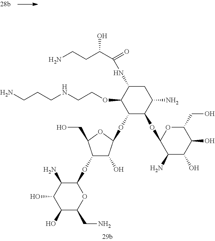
NCCC(C(=O)NC1C(OCCNCCCN)C(OC2C(O)C(OC3C(N)C(O)C(O)C(CN)O3)C(CO)O2)C(OC2C(N)C(O)C(O)C(CO)O2)C(N)C1)O
